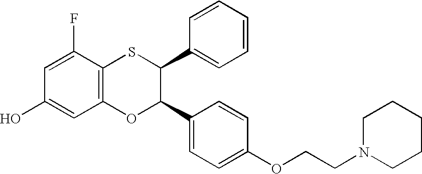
C1=C(F)C2=C(C=C1O)OC(C1=CC=C(OCCN3CCCCC3)C=C1)C(C1=CC=CC=C1)S2
